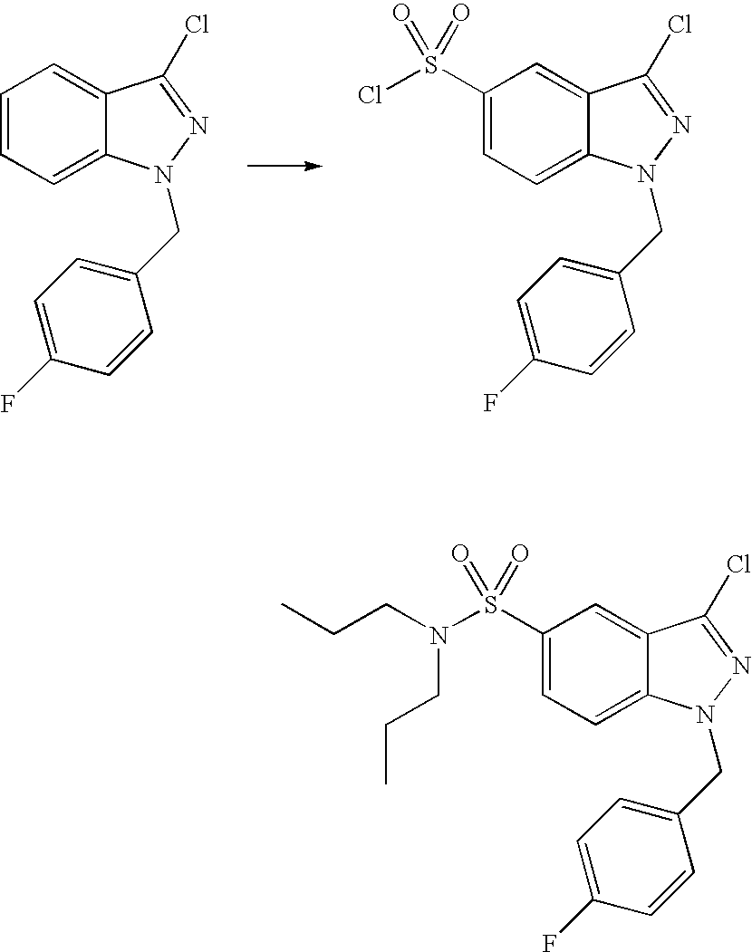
C1(S(N(CCC)CCC)(=O)=O)=CC=C2C(=C1)C(Cl)=NN2CC1=CC=C(F)C=C1.C1=CC=C2C(=C1)C(Cl)=NN2CC1=CC=C(F)C=C1.C1(S(Cl)(=O)=O)=CC=C2C(=C1)C(Cl)=NN2CC1=CC=C(F)C=C1
